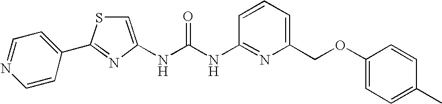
N(C(NC1=NC(COC2=CC=C(C)C=C2)=CC=C1)=O)C1=CSC(C2=CC=NC=C2)=N1
